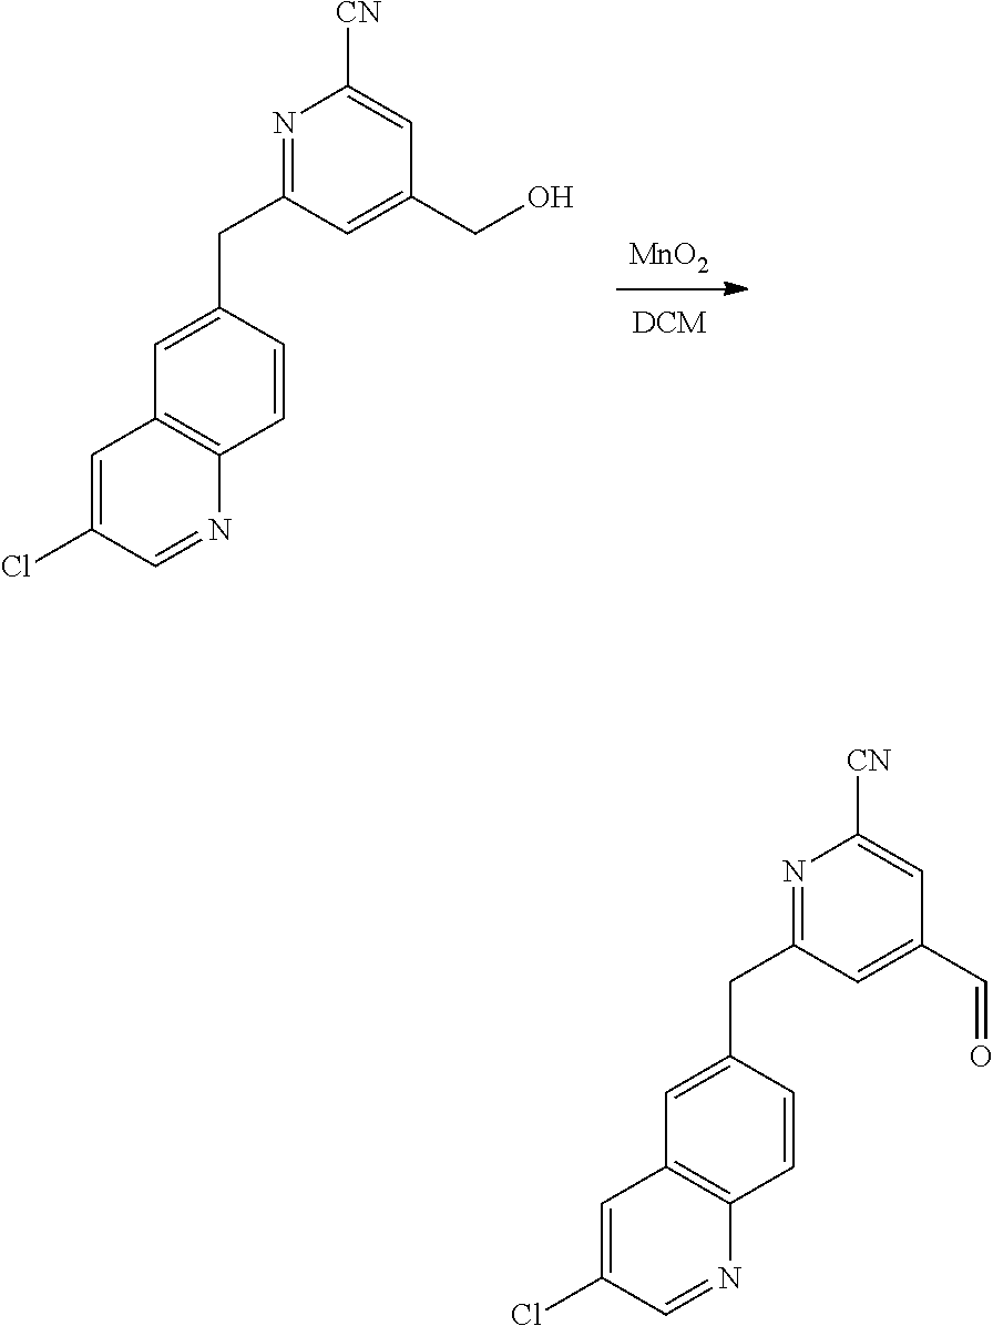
[MnO2].C1(CC2=NC([CN])=CC(CO)=C2)=CC2=C(C=C1)N=CC(Cl)=C2.C1(CC2=NC([CN])=CC(C=O)=C2)=CC2=C(C=C1)N=CC(Cl)=C2
